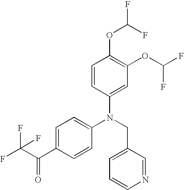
N(CC1=CC=CN=C1)(C1=CC=C(C(C(F)(F)F)=O)C=C1)C1=CC(OC(F)F)=C(OC(F)F)C=C1
